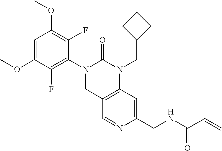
COC1=CC(OC)=C(F)C(N2C(=O)N(CC3CCC3)C3=C(C2)C=NC(CNC(C=C)=O)=C3)=C1F
